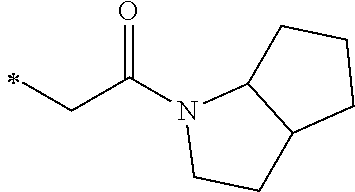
C(C)C(=O)N1CCC2C1CCC2
